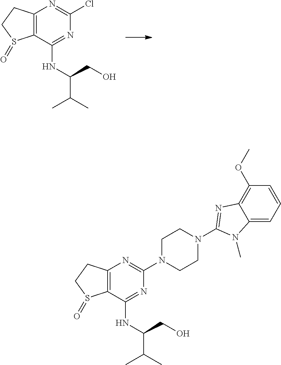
C12=C(C(NC(C(C)C)CO)=NC(Cl)=N1)S(=O)CC2.C12=C(C(NC(CO)C(C)C)=NC(N3CCN(C4=NC5=C(OC)C=CC=C5N4C)CC3)=N1)S(=O)CC2
